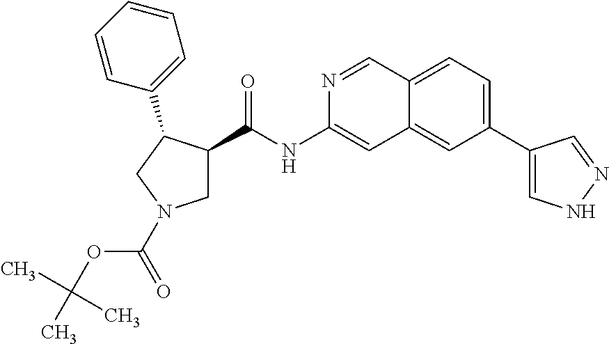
C(=O)(NC1=CC2=CC(C3=CNN=C3)=CC=C2C=N1)C1CN(C(=O)OC(C)(C)C)CC1C1=CC=CC=C1
